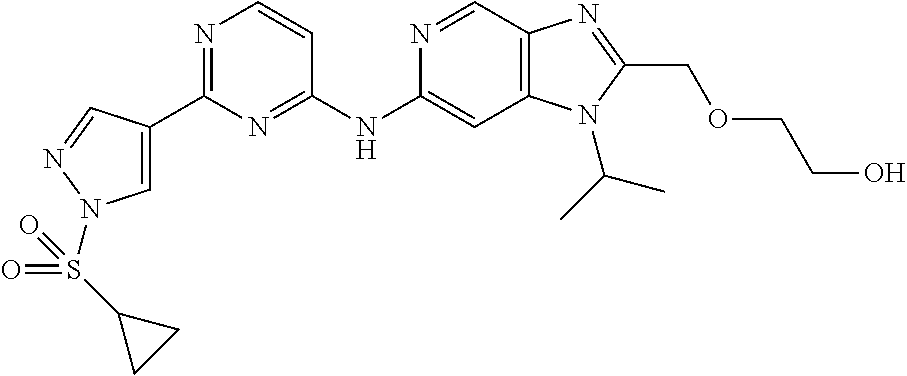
C1(C2=CN(S(C3CC3)(=O)=O)N=C2)=NC=CC(NC2=CC3=C(C=N2)N=C(COCCO)N3C(C)C)=N1
